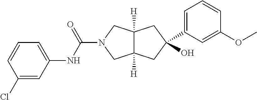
O=C(N1CC2([H])C([H])(C1)CC(O)(C1=CC=CC(OC)=C1)C2)NC1=CC=CC(Cl)=C1
